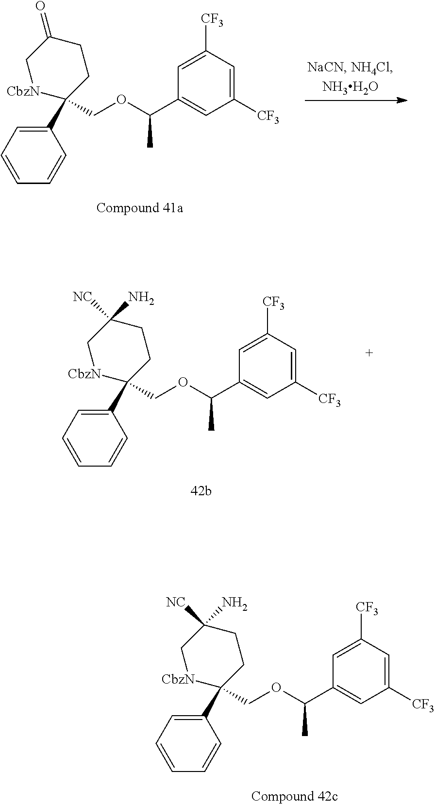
C1=CC=C(C2(COC(C3=CC([CF3])=CC([CF3])=C3)C)CCC(=O)C[CbzN]2)C=C1.C1=CC=C(C2(COC(C3=CC([CF3])=CC([CF3])=C3)C)CCC(N)([NC])C[CbzN]2)C=C1.C1=CC=C(C2(COC(C3=CC([CF3])=CC([CF3])=C3)C)CCC(N)([NC])C[CbzN]2)C=C1
